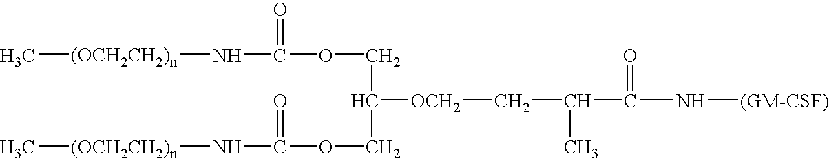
C(C(=O)N[(GM-CSF)])(C)C[OCH2]C(COC(N[(OCH2CH2)n]C)=O)COC(=O)N[(OCH2CH2)n]C
